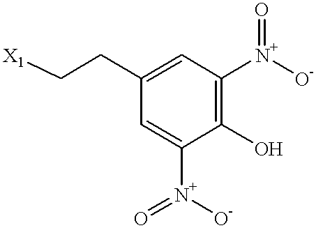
C1=C(CC[X1])C=C([N+](=O)[O-])C(O)=C1[N+]([O-])=O
